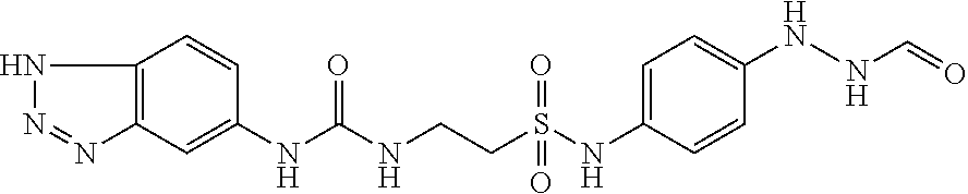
C12=C(C=C(NC(NCCS(NC3=CC=C(NNC=O)C=C3)(=O)=O)=O)C=C1)N=NN2
